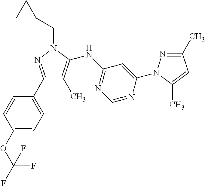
C1=CC(C2=NN(CC3CC3)C(NC3=NC=NC(N4N=C(C)C=C4C)=C3)=C2C)=CC=C1OC(F)(F)F
